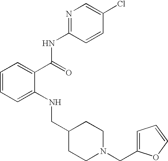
C1=CC=C(NCC2CCN(CC3=CC=CO3)CC2)C(C(NC2=NC=C(Cl)C=C2)=O)=C1
